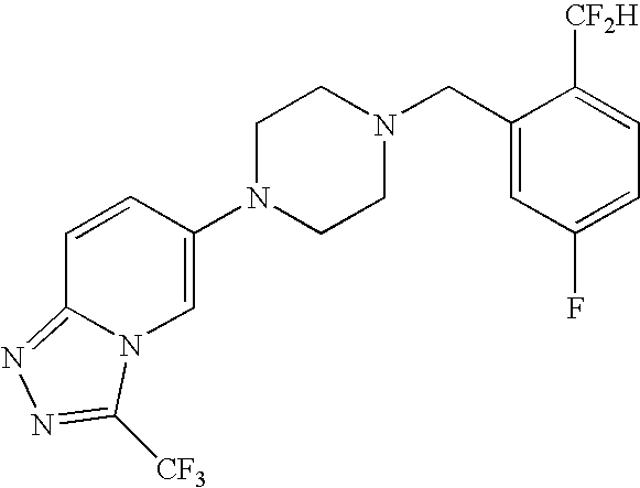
C1N(C2=CN3C(=NN=C3[CF3])C=C2)CCN(CC2=CC(F)=CC=C2[CF2H])C1
